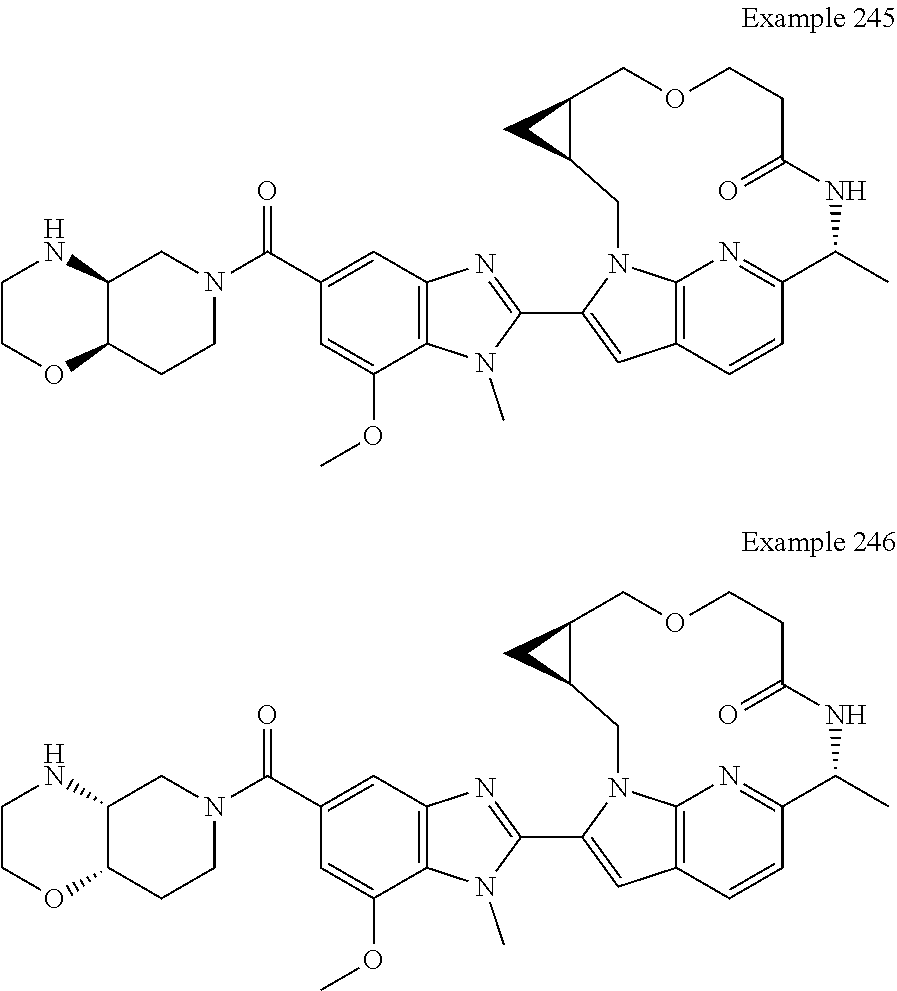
C12=NC3=C(C=C1)C=C(C1=NC4=C(N1C)C(OC)=CC(C(=O)N1CC5C(CC1)OCCN5)=C4)N3CC1C(COCCC(=O)NC2C)C1.C12=NC3=C(C=C1)C=C(C1=NC4=C(N1C)C(OC)=CC(C(=O)N1CC5NCCOC5CC1)=C4)N3CC1C(COCCC(=O)NC2C)C1
